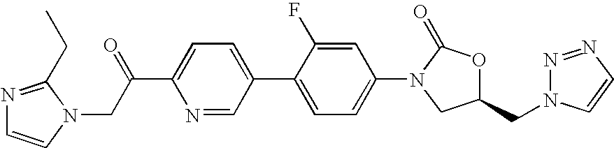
C(C1=CC=C(C2=CC=C(N3CC(CN4N=NC=C4)OC3=O)C=C2F)C=N1)(CN1C(CC)=NC=C1)=O
